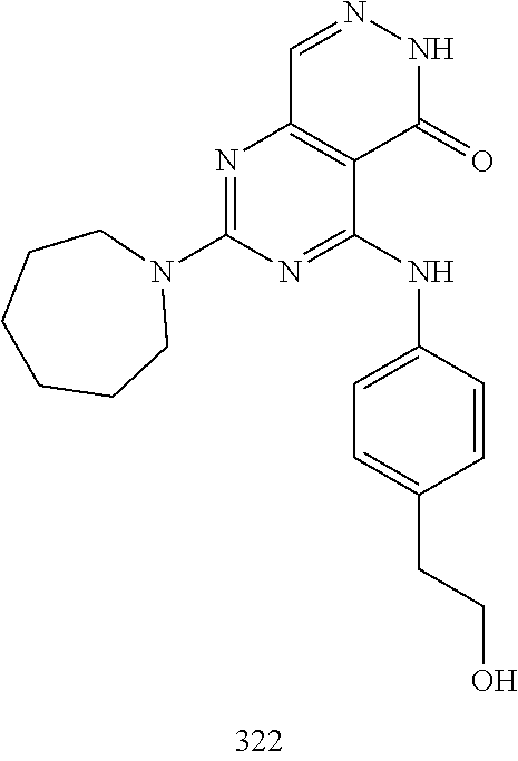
C1=NNC(=O)C2=C1N=C(N1CCCCCC1)N=C2NC1=CC=C(CCO)C=C1
